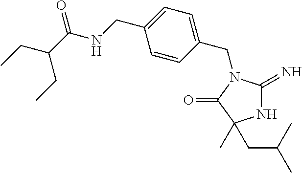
N1C(=N)N(CC2=CC=C(CNC(C(CC)CC)=O)C=C2)C(=O)C1(C)CC(C)C
